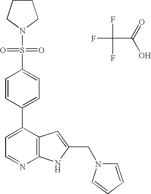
FC(F)(C(=O)O)F.C1(C2=CC=NC3=C2C=C(CN2C=CC=C2)N3)=CC=C(S(N2CCCC2)(=O)=O)C=C1
